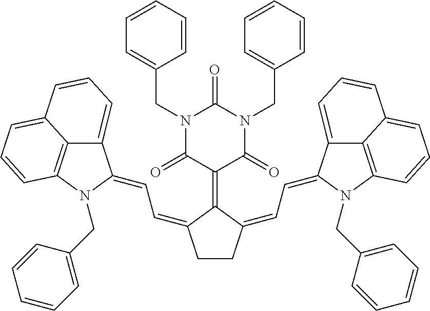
C1CC(=CC=C2C3=CC=CC4=CC=CC(=C34)N2CC2=CC=CC=C2)C(=C2C(=O)N(CC3=CC=CC=C3)C(=O)N(CC3=CC=CC=C3)C2=O)C1=CC=C1C2=CC=CC3=CC=CC(=C23)N1CC1=CC=CC=C1
